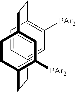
C12=CC([PAr2])=C(C=C1)CCC1=CC([PAr2])=C(C=C1)CC2
